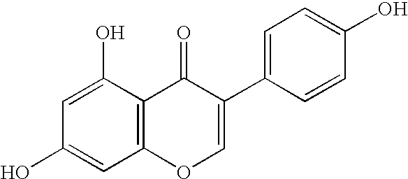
C1(O)=CC2=C(C(O)=C1)C(=O)C(C1=CC=C(O)C=C1)=CO2
